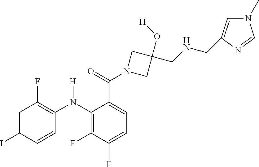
C1=C(I)C=CC(N(C2=C(F)C(F)=CC=C2C(=O)N2CC(O[H])(CNCC3=CN(C)C=N3)C2)[H])=C1F
